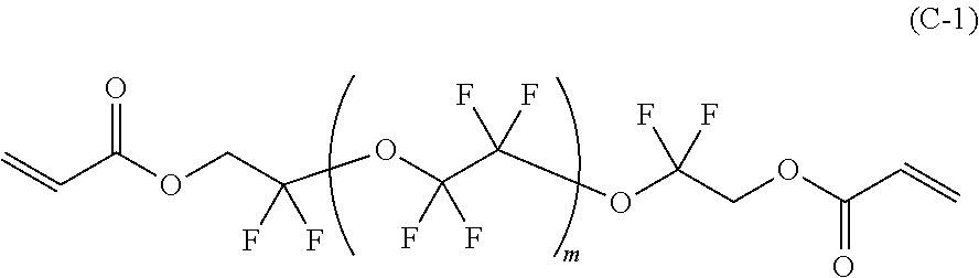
O=C(OCC(OC(C(OC(COC(C=C)=O)(F)F)(F)F)(F)F)(F)F)C=C
